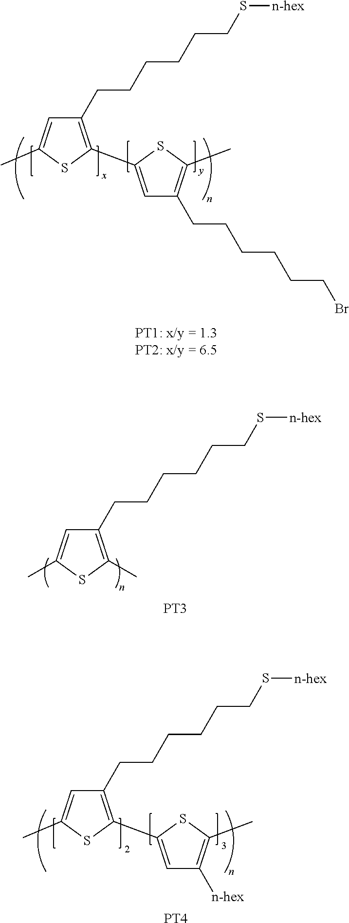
[n-hex]SCCCCCCC1=C(C2=CC(CCCCCCBr)=C(C)S2)SC(C)=C1.[n-hex]SCCCCCCC1=C(C)SC(C)=C1.[PT3].[n-hex]SCCCCCCC1=C(C2=CC([n-hex])=C(C)S2)SC(C)=C1.[PT4]
